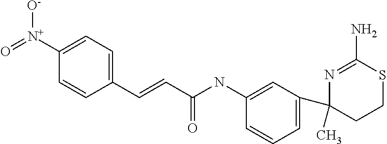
C1(NC(C=CC2=CC=C([N+](=O)[O-])C=C2)=O)=CC(C2(C)CCSC(N)=N2)=CC=C1
